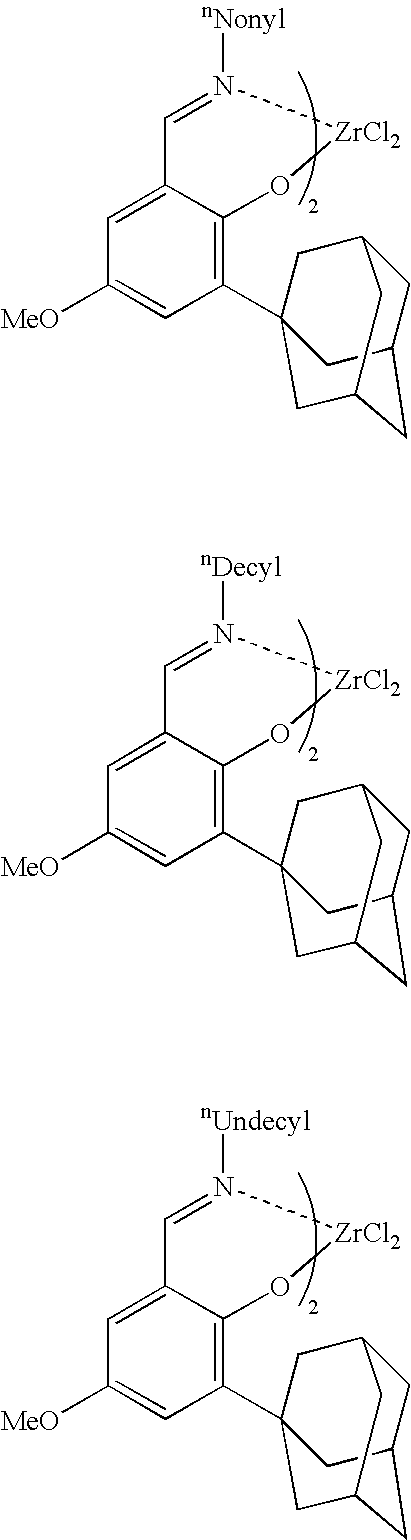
C1=N([nNonyl])[ZrCl2]OC2=C(C34CC5CC(CC(C3)C5)C4)C=C([MeO])C=C12.C1=N([nDecyl])[ZrCl2]OC2=C(C34CC5CC(CC(C3)C5)C4)C=C([MeO])C=C12.C1=N([nUndecyl])[ZrCl2]OC2=C(C34CC5CC(CC(C3)C5)C4)C=C([MeO])C=C12
